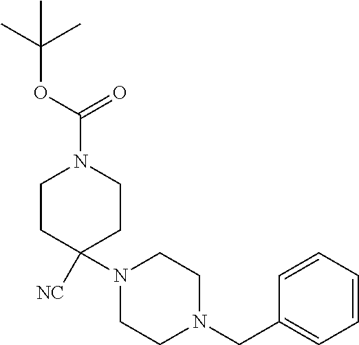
C1CC([NC])(N2CCN(CC3=CC=CC=C3)CC2)CCN1C(=O)OC(C)(C)C
